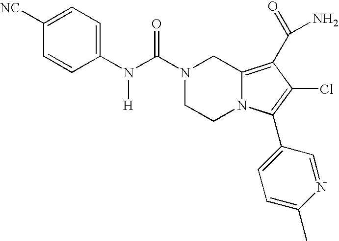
C1=CC(N(C(N2CCN3C(=C(C(=O)N)C(Cl)=C3C3=CC=C(C)N=C3)C2)=O)[H])=CC=C1[NC]
